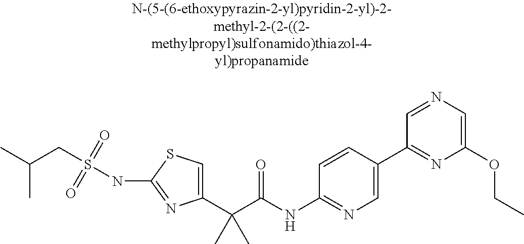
C1(C(C(NC2=NC=C(C3=NC(OCC)=CN=C3)C=C2)=O)(C)C)=CSC(NS(CC(C)C)(=O)=O)=N1
